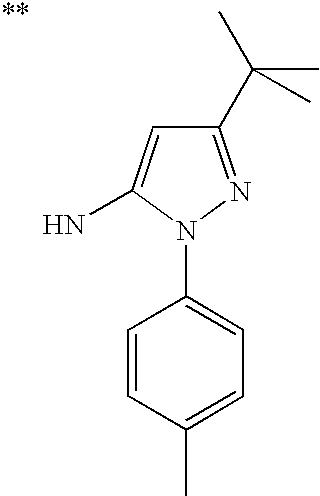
C1(N2N=C(C(C)(C)C)C=C2N)=CC=C(C)C=C1.[**]
